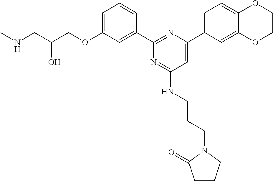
C1=C(OCC(CNC)O)C=C(C2=NC(C3=CC=C4C(=C3)OCCO4)=CC(NCCCN3C(=O)CCC3)=N2)C=C1
